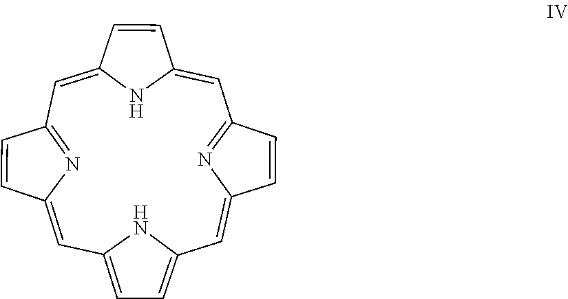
C1=C2N=C(C=C2)C=C2NC(=CC3=NC(=CC4=CC=C1N4)C=C3)C=C2
